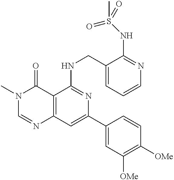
C12=C(C=C(C3=CC([OMe])=C([OMe])C=C3)N=C1NCC1=CC=CN=C1NS(=O)(=O)C)N=CN(C)C2=O
